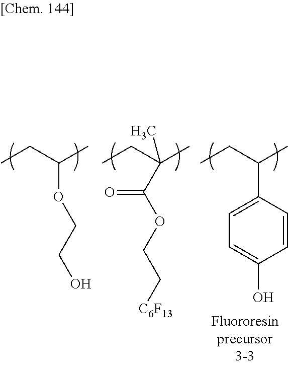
CCC(C)OCCO.CCC(C)(C(=O)OCC[C6F13])C.CCC(C)C1=CC=C(O)C=C1
